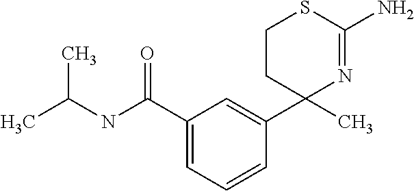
C1=C(C2(C)N=C(N)SCC2)C=CC=C1C(NC(C)C)=O
